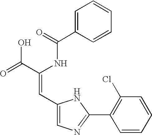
C1(C=C(C(=O)O)NC(C2=CC=CC=C2)=O)=CN=C(C2=C(Cl)C=CC=C2)N1
